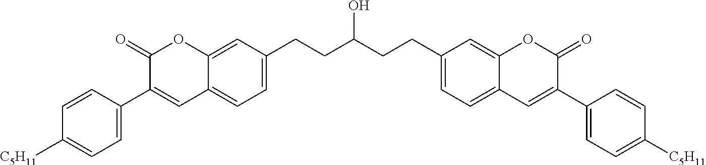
C1(CCC(CCC2=CC=C3C(=C2)OC(=O)C(C2=CC=C([C5H11])C=C2)=C3)O)=CC=C2C(=C1)OC(=O)C(C1=CC=C([C5H11])C=C1)=C2
